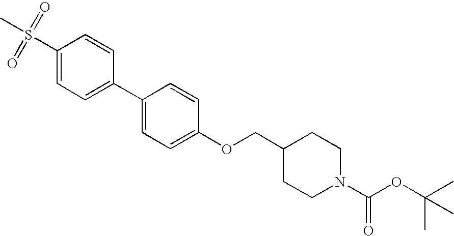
S(C1=CC=C(C2=CC=C(OCC3CCN(C(OC(C)(C)C)=O)CC3)C=C2)C=C1)(C)(=O)=O
